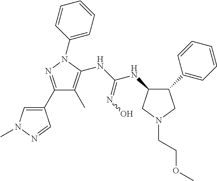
C1(NC(NC2=C(C)C(C3=CN(C)N=C3)=NN2C2=CC=CC=C2)=NO)C(C2=CC=CC=C2)CN(CCOC)C1
